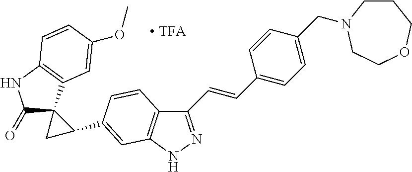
C1(=O)C2(C3=C(N1)C=CC(OC)=C3)CC2C1=CC2=C(C(C=CC3=CC=C(CN4CCCOCC4)C=C3)=NN2)C=C1
